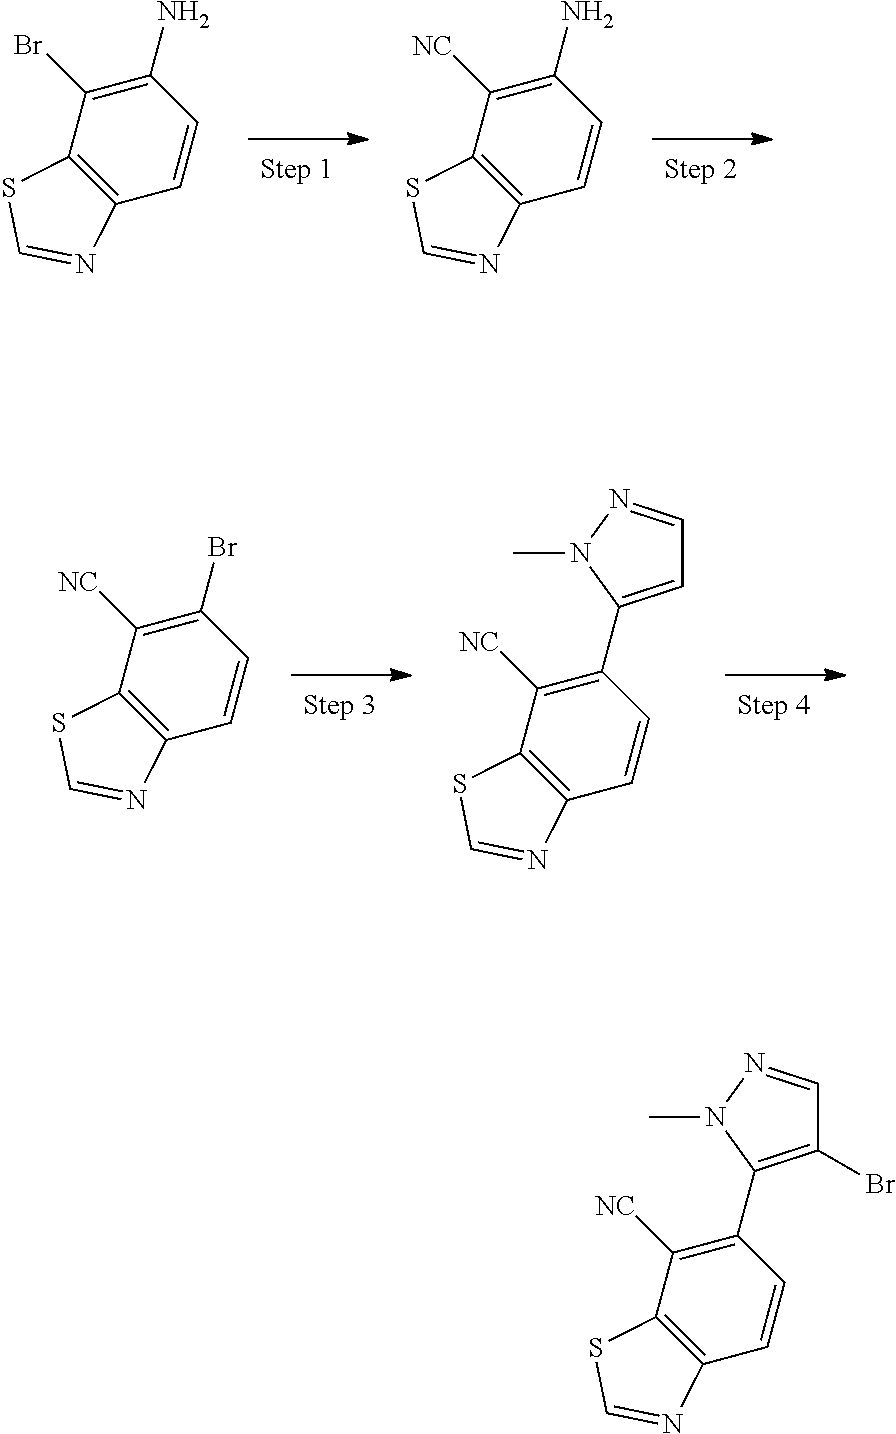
C1=C(C2=C([NC])C3=C(C=C2)N=CS3)N(C)N=C1.BrC1=C([NC])C2=C(C=C1)N=CS2.NC1=C([NC])C2=C(C=C1)N=CS2.NC1=C(Br)C2=C(C=C1)N=CS2.C1(Br)=C(C2=C([NC])C3=C(C=C2)N=CS3)N(C)N=C1
